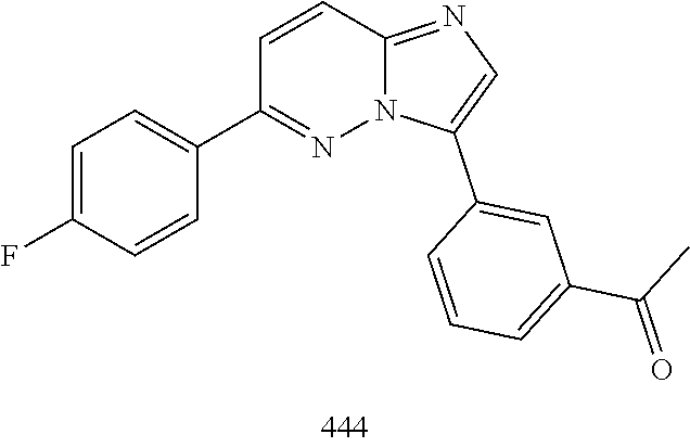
C1(C2=CC=C(F)C=C2)=NN2C(=NC=C2C2=CC(C(C)=O)=CC=C2)C=C1
